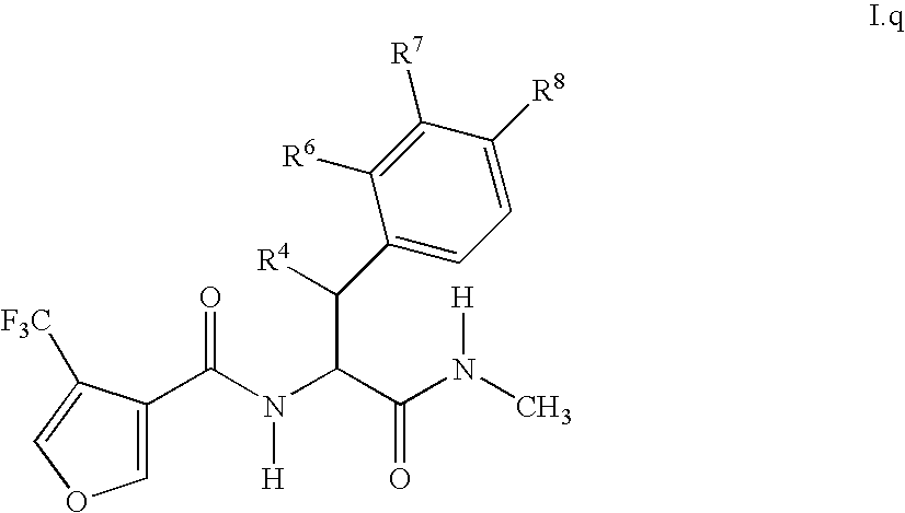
C1(C([R4])C(C(=O)N(C)[H])N(C(=O)C2=COC=C2[F3C])[H])=CC=C([R8])C([R7])=C1[R6]
